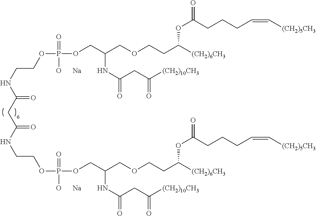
C(C(NCCOP(OCC(COCCC([(CH2)6CH3])OC(=O)CCCC=C[(CH2)5CH3])NC(=O)CC([(CH2)10CH3])=O)(=O)[O      Na])=O)C(NCCOP(OCC(COCCC([(CH2)6CH3])OC(=O)CCCC=C[(CH2)5CH3])NC(=O)CC([(CH2)10CH3])=O)(=O)[O      Na])=O
